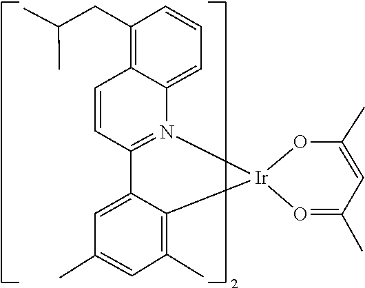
[Ir]12(OC(C)=CC(C)=O1)C1=C(C)C=C(C)C=C1C1=N2C2=CC=CC(CC(C)C)=C2C=C1
